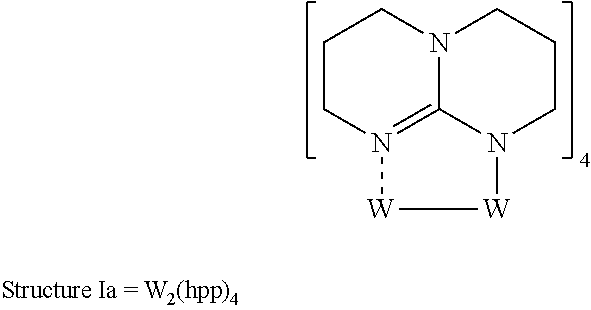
C1CN2=C3N(C1)CCCN3[W][W]2
